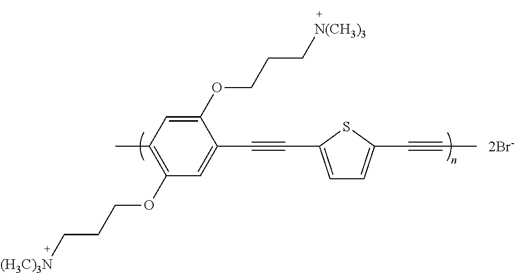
[2Br-].CC1=C(OCCC[(H3C)3N])C=C(C#CC2=CC=C(C#CC)S2)C(OCCC[N(CH3)3])=C1
